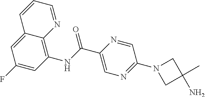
C12=CC(F)=CC(NC(C3=CN=C(N4CC(C)(N)C4)C=N3)=O)=C1N=CC=C2
